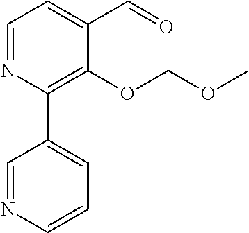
C1=NC(C2=CC=CN=C2)=C(OCOC)C(C=O)=C1
